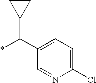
C1(C(*)C2CC2)=CC=C(Cl)N=C1
